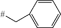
C1=CC(C[#])=CC=C1
